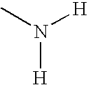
[H]N(C)[H]
